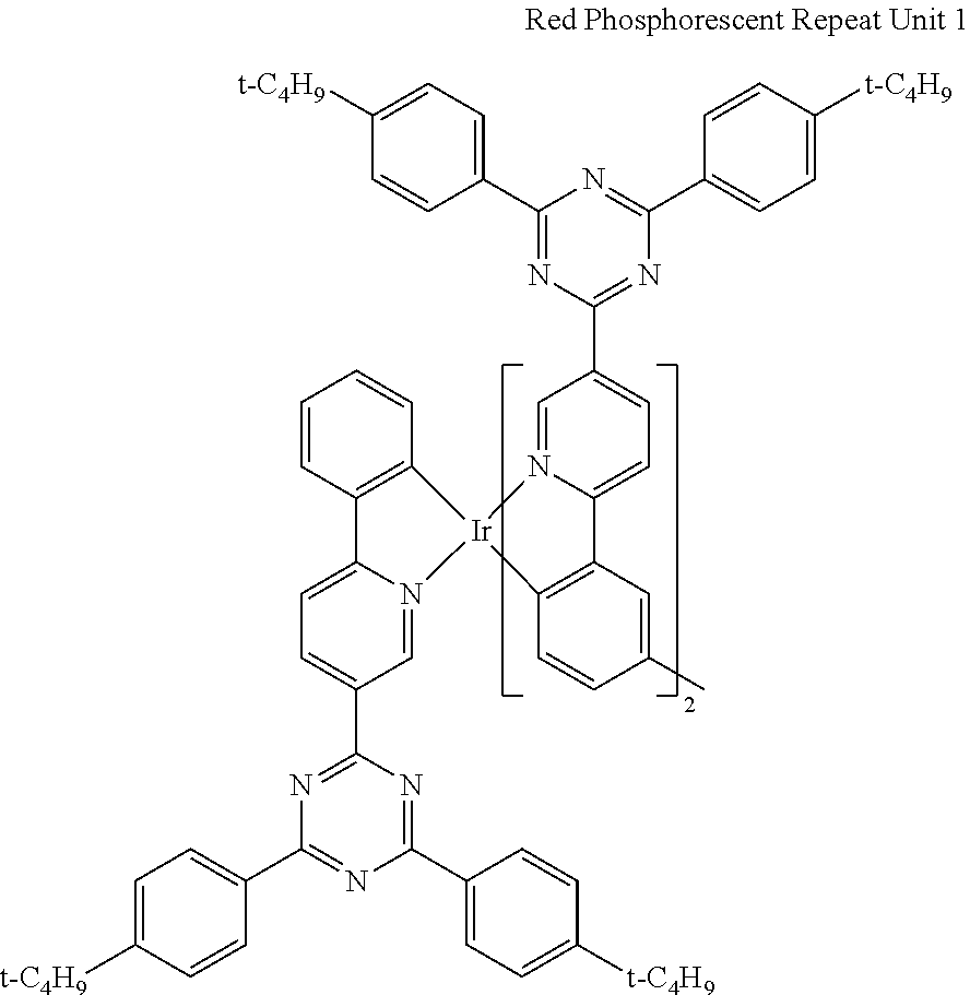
C1(C2=CC=C([t-C4H9])C=C2)=NC(C2=CC=C3N(=C2)[Ir]2(C4=C3C=CC=C4)N3=CC(C4=NC(C5=CC=C([t-C4H9])C=C5)=NC(C5=CC=C([t-C4H9])C=C5)=N4)=CC=C3C3=C2C=CC(C)=C3)=NC(C2=CC=C([t-C4H9])C=C2)=N1
